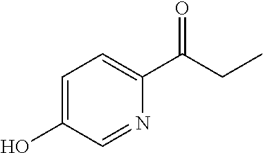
C1=C(O)C=NC(C(CC)=O)=C1
